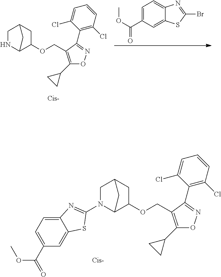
C1(C2CC2)=C(COC2CC3CNC2C3)C(C2=C(Cl)C=CC=C2Cl)=NO1.C1=C(C(OC)=O)C=C2C(=C1)N=C(Br)S2.C1(C2CC2)=C(COC2CC3CN(C4=NC5=CC=C(C(=O)OC)C=C5S4)C2C3)C(C2=C(Cl)C=CC=C2Cl)=NO1
